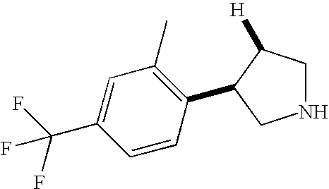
C1=CC(C2C([H])CNC2)=C(C)C=C1C(F)(F)F
